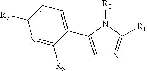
C1=C(C2=CC=C([R6])N=C2[R3])N([R2])C([R1])=N1
